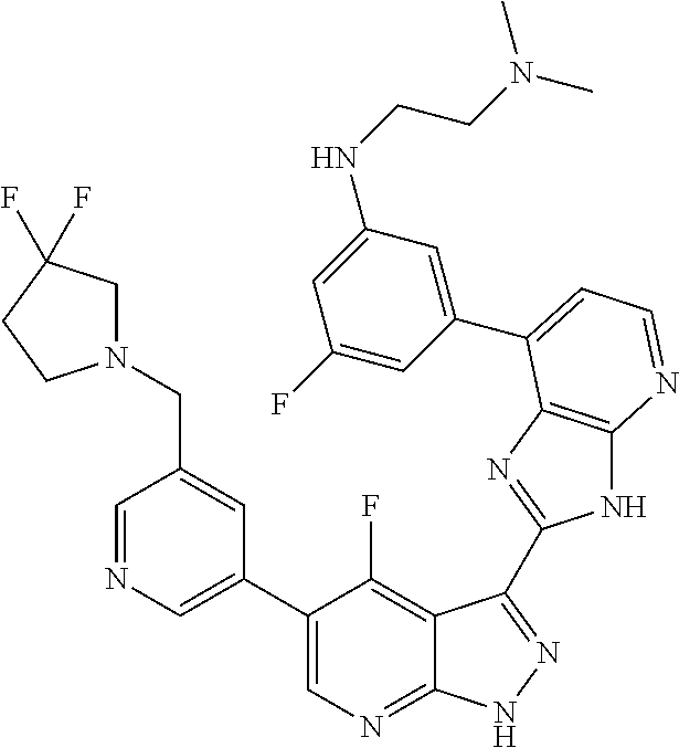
C1=NC=C(C2=CN=C3C(=C2F)C(C2=NC4=C(N2)N=CC=C4C2=CC(NCCN(C)C)=CC(F)=C2)=NN3)C=C1CN1CC(F)(F)CC1
